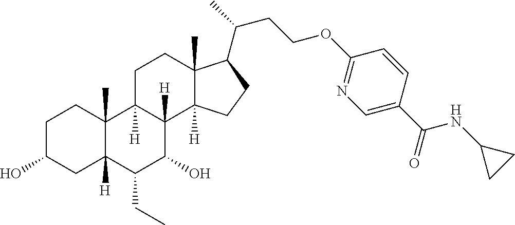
OC1CCC2(C)C([H])(C1)C(CC)C(O)C1([H])C2([H])CCC2(C)C1([H])CCC2C(C)CCOC1=NC=C(C(=O)NC2CC2)C=C1
